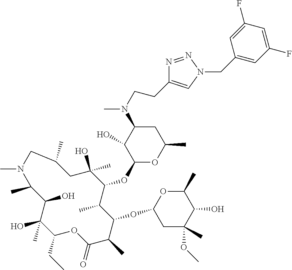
C1(CC)C(C)(O)C(O)C(C)N(C)CC(C)CC(O)(C)C(OC2OC(C)CC(N(C)CCC3=CN(CC4=CC(F)=CC(F)=C4)N=N3)C2O)C(C)C(OC2CC(C)(OC)C(O)C(C)O2)C(C)C(=O)O1
